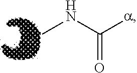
C(=O)(NC)[a]
